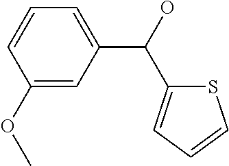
C1(OC)=CC(C(C2=CC=CS2)O)=CC=C1
